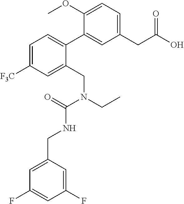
COC1=CC=C(CC(O)=O)C=C1C1=CC=C([F3C])C=C1CN(CC)C(=O)NCC1=CC(F)=CC(F)=C1
